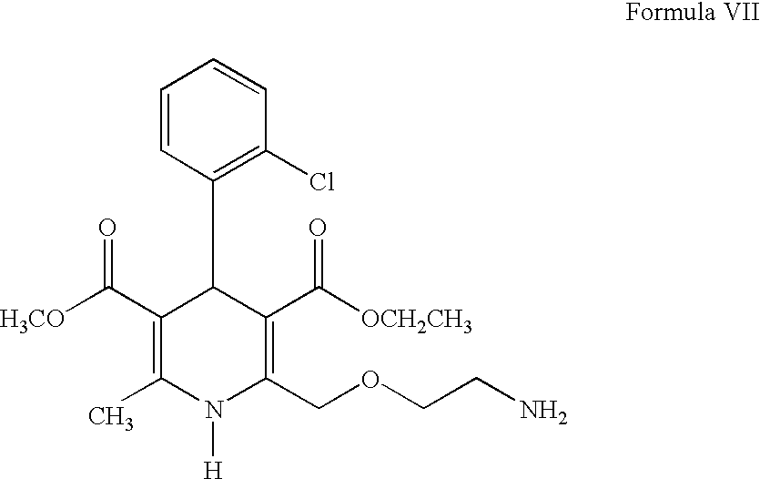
C1=CC(C2C(C([OCH2CH3])=O)=C(COCCN)N([H])C(C)=C2C(=O)[H3CO])=C(Cl)C=C1
